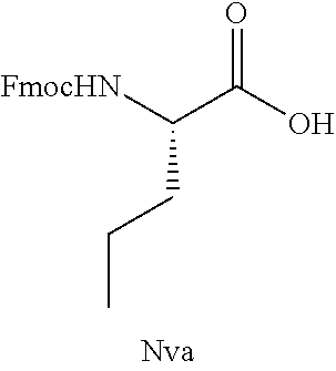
O=C(O)C([FmocHN])CCC
